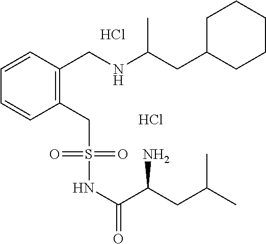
C1=CC=CC(CNC(CC2CCCCC2)C)=C1CS(NC(C(CC(C)C)N)=O)(=O)=O.Cl.Cl
